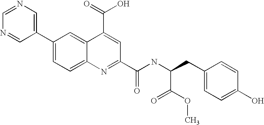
C1(C2=CC=C3C(=C2)C(C(=O)O)=CC(C(NC(CC2=CC=C(O)C=C2)C(=O)OC)=O)=N3)=CN=CN=C1
